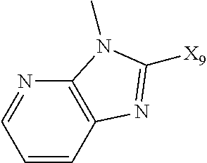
C1=CC2=C(N=C1)N(C)C([X9])=N2
